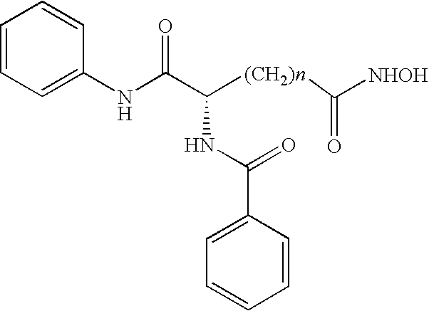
C1=C(NC(C([(CH2)n]C(=O)[NHOH])NC(=O)C2=CC=CC=C2)=O)C=CC=C1
